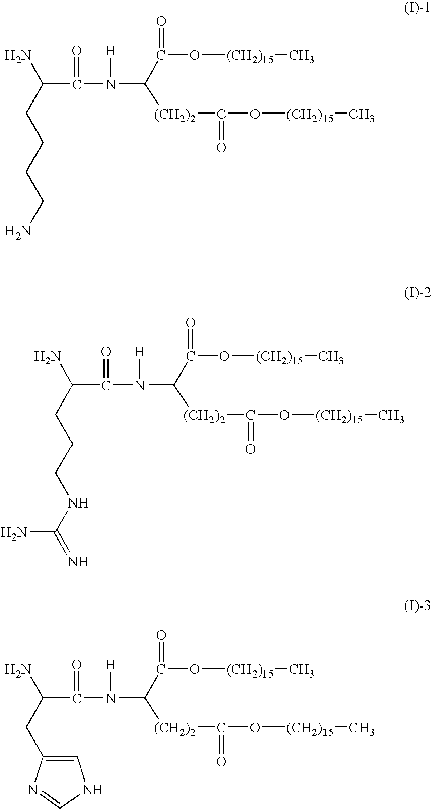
NC(CCCCN)C(N(C(C(O[(CH2)15]C)=O)[(CH2)2]C(O[(CH2)15]C)=O)[H])=O.NC(CCCNC(=N)N)C(N(C(C(O[(CH2)15]C)=O)[(CH2)2]C(O[(CH2)15]C)=O)[H])=O.NC(CC1=CNC=N1)C(N(C(C(O[(CH2)15]C)=O)[(CH2)2]C(O[(CH2)15]C)=O)[H])=O
